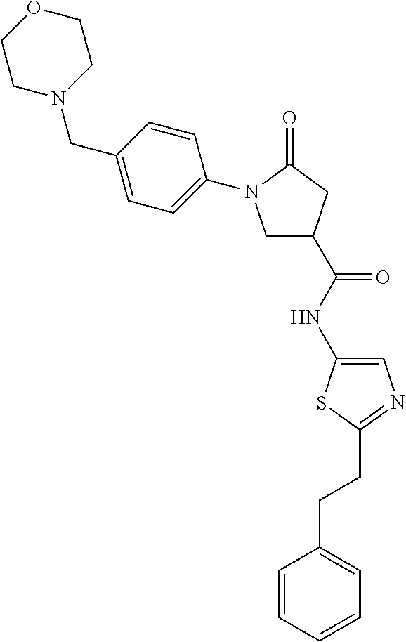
C1N(CC2=CC=C(N3CC(C(NC4=CN=C(CCC5=CC=CC=C5)S4)=O)CC3=O)C=C2)CCOC1
